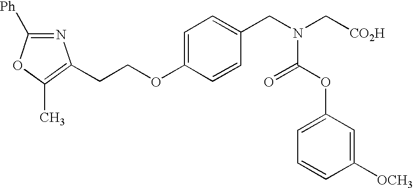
N1=C([Ph])OC(C)=C1CCOC1=CC=C(CN(C[CO2H])C(=O)OC2=CC=CC([OCH3])=C2)C=C1
